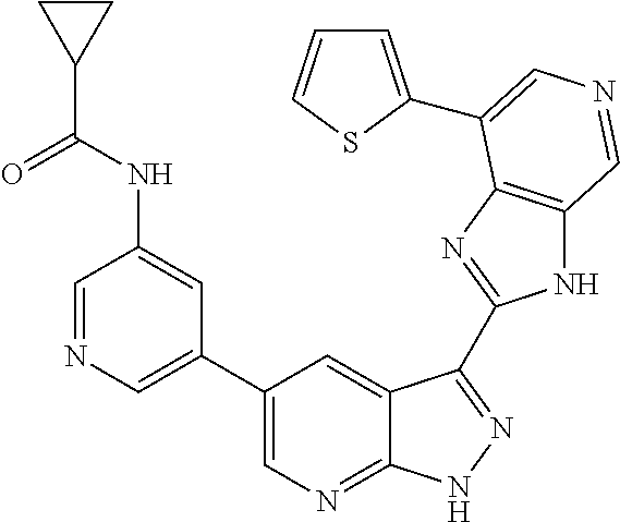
C1(C2=CN=CC(NC(=O)C3CC3)=C2)=CN=C2C(=C1)C(C1=NC3=C(N1)C=NC=C3C1=CC=CS1)=NN2
